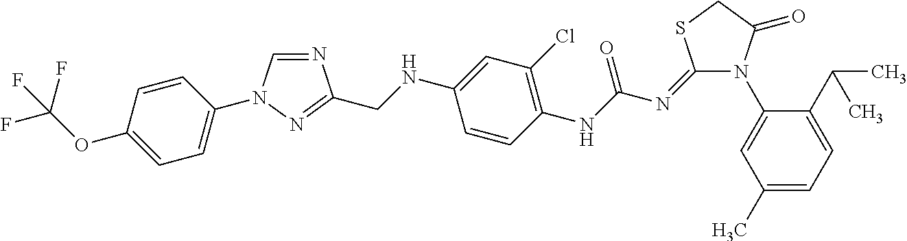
N1(C2=CC(C)=CC=C2C(C)C)C(=O)CSC1=NC(NC1=C(Cl)C=C(NCC2=NN(C3=CC=C(OC(F)(F)F)C=C3)C=N2)C=C1)=O
